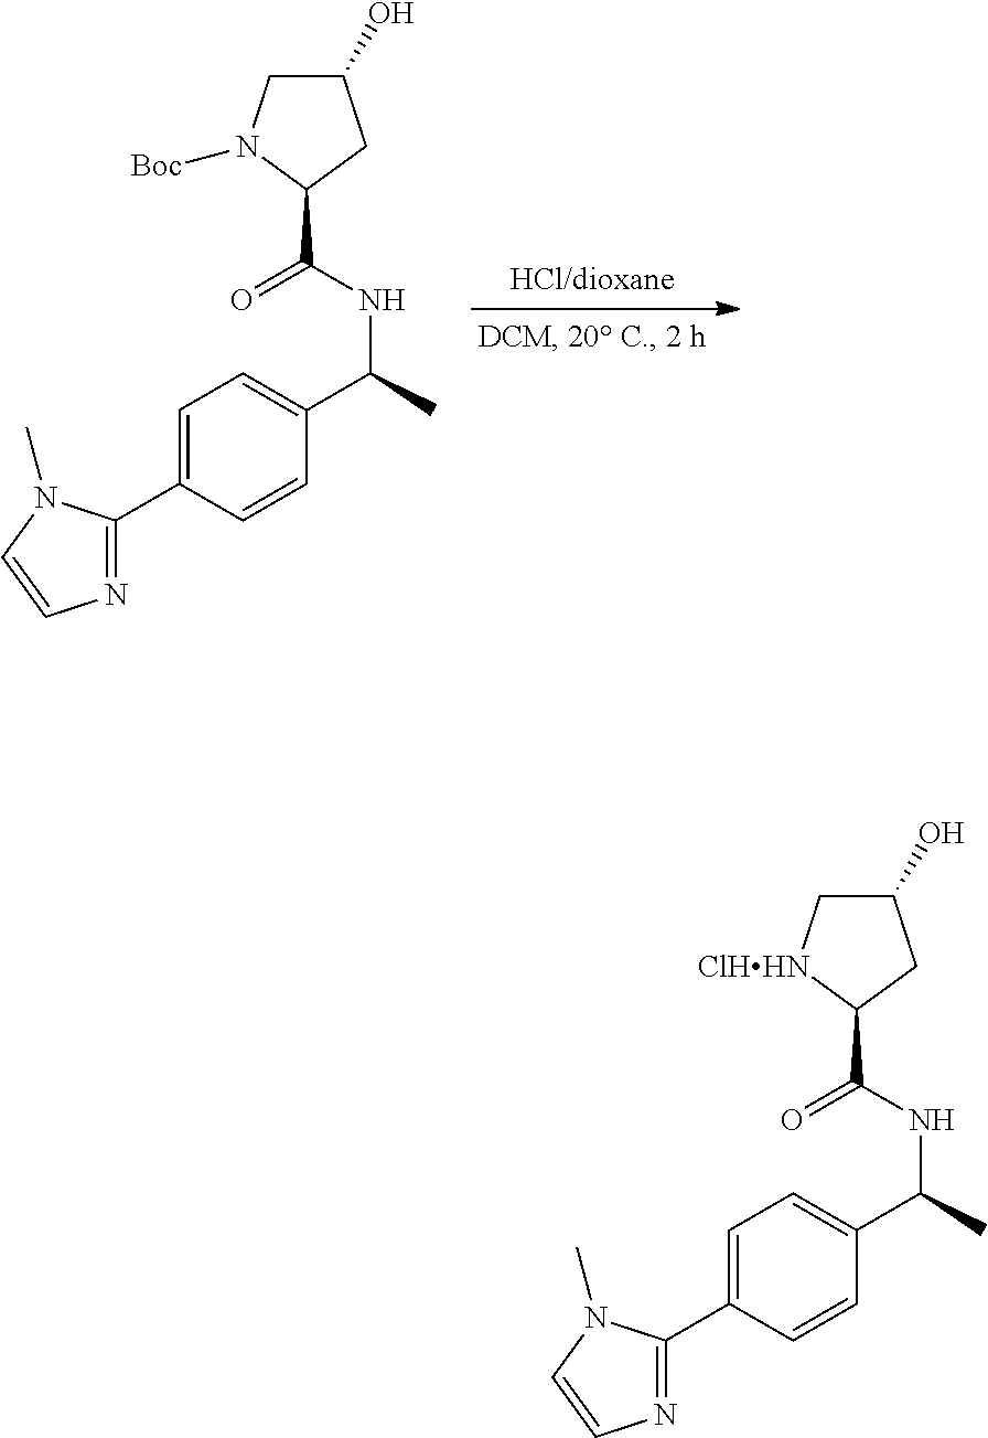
C1(O)CN([Boc])C(C(NC(C)C2=CC=C(C3=NC=CN3C)C=C2)=O)C1.C1(O)C[ClHHN]C(C(NC(C)C2=CC=C(C3=NC=CN3C)C=C2)=O)C1
